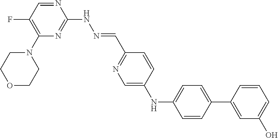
C1(N2CCOCC2)=C(F)C=NC(NN=CC2=NC=C(NC3=CC=C(C4=CC(O)=CC=C4)C=C3)C=C2)=N1
